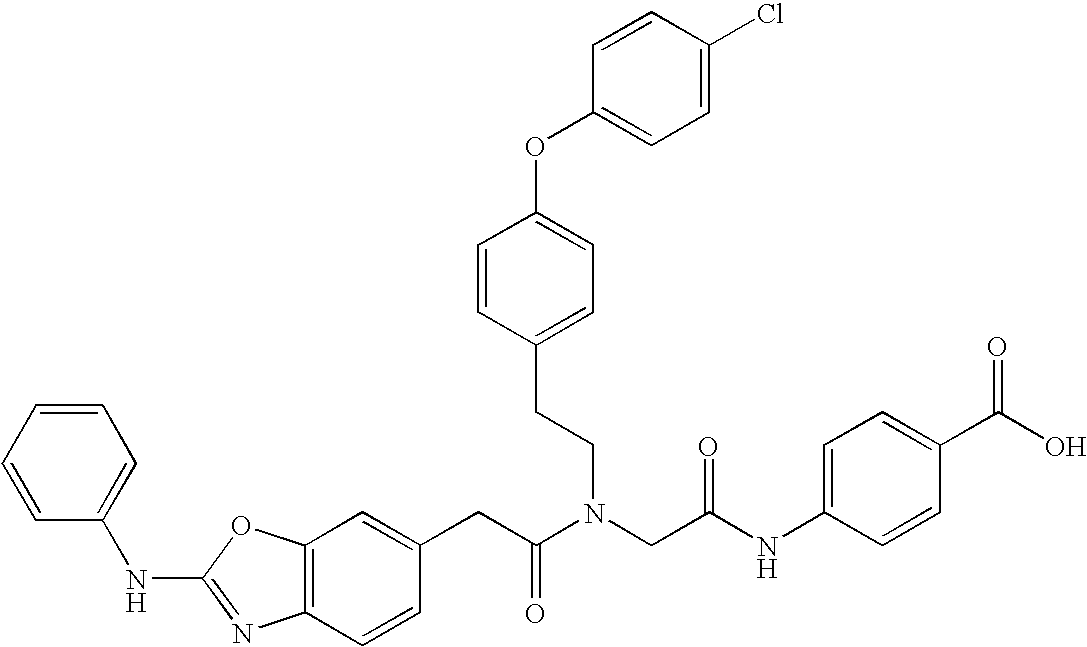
C1=C(CC(N(CC(NC2=CC=C(C(O)=O)C=C2)=O)CCC2=CC=C(OC3=CC=C(Cl)C=C3)C=C2)=O)C=CC2=C1OC(NC1=CC=CC=C1)=N2
